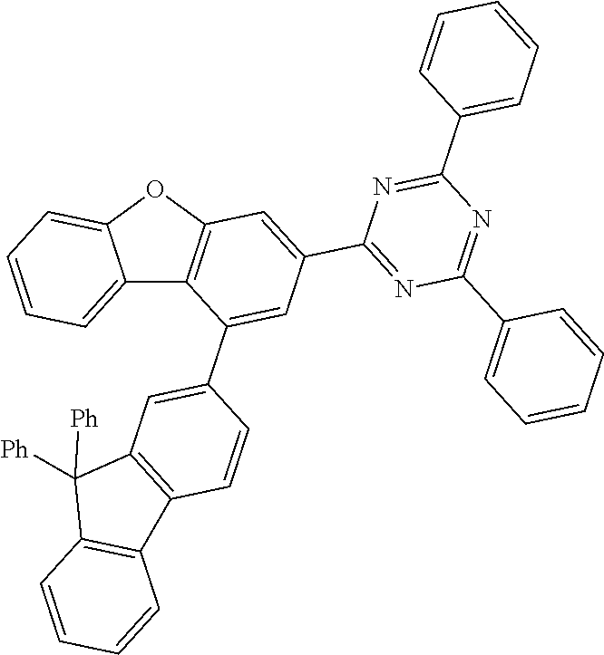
C12=CC=CC=C1OC1=C2C(C2=CC3=C(C=C2)C2=C(C3([Ph])[Ph])C=CC=C2)=CC(C2=NC(C3=CC=CC=C3)=NC(C3=CC=CC=C3)=N2)=C1
